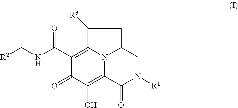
C1(=O)C(O)=C2N3C(=C1C(NC[R2])=O)C([R3])CC3CN([R1])C2=O
